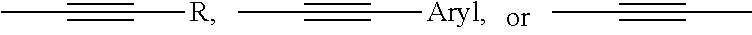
CC#C[R].CC#C[Aryl].CC#CC
